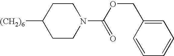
[(CH2)6]C1CCN(C(OCC2=CC=CC=C2)=O)CC1
